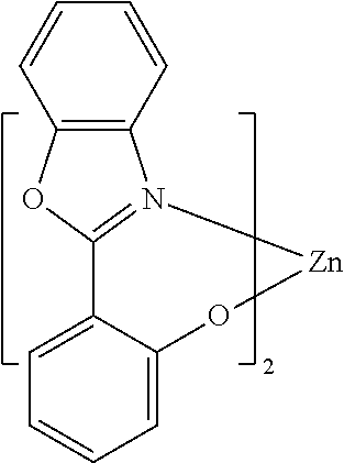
C12=C(OC3=N1[Zn]OC1=CC=CC=C31)C=CC=C2
